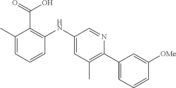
C1(C)=CC=CC(NC2=CC(C)=C(C3=CC=CC([OMe])=C3)N=C2)=C1C(=O)O
